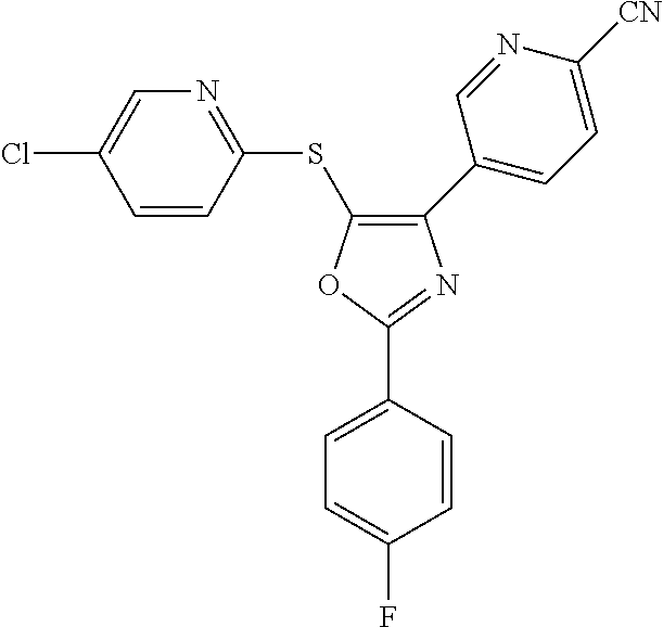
C1(C2=CC=C([CN])N=C2)=C(SC2=NC=C(Cl)C=C2)OC(C2=CC=C(F)C=C2)=N1
